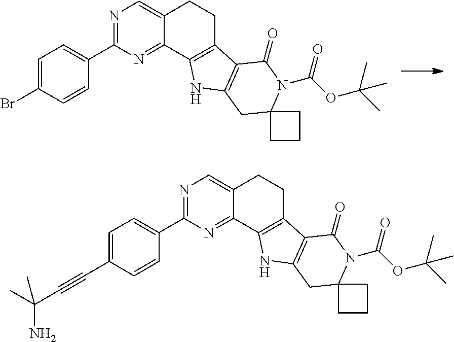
N1=C(C2=CC=C(Br)C=C2)N=C2C(=C1)CCC1=C2NC2=C1C(=O)N(C(OC(C)(C)C)=O)C1(C2)CCC1.N1=C(C2=CC=C(C#CC(N)(C)C)C=C2)N=C2C(=C1)CCC1=C2NC2=C1C(=O)N(C(OC(C)(C)C)=O)C1(C2)CCC1
